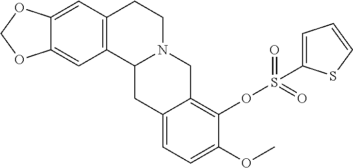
C12=C(C=C3C(=C1)OCO3)CCN1C2CC2=CC=C(OC)C(OS(=O)(=O)C3=CC=CS3)=C2C1
